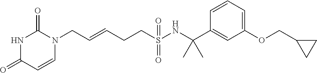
C(=CCCS(NC(C1=CC(OCC2CC2)=CC=C1)(C)C)(=O)=O)CN1C(=O)NC(=O)C=C1
